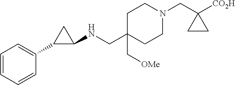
C1C(C[OMe])(CNC2CC2C2=CC=CC=C2)CCN(CC2([CO2H])CC2)C1
